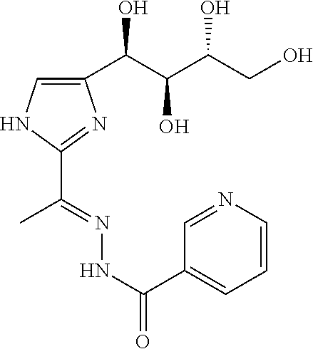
C1(C(NN=C(C2=NC(C(C(C(CO)O)O)O)=CN2)C)=O)=CC=CN=C1
